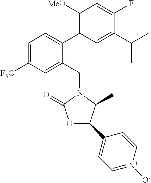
C1(C(C)C)=CC(C2=CC=C([F3C])C=C2CN2C(C)C(C3=CC=[N+]([O-])C=C3)OC2=O)=C([MeO])C=C1F
